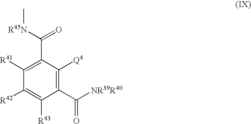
C1(C(=O)[R45N]C)=C([R41])C([R42])=C([R43])C(C(=O)[NR39R40])=C1[Q4]
